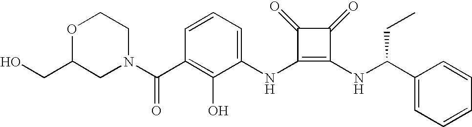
N(C1=C(NC(CC)C2=CC=CC=C2)C(=O)C1=O)C1=CC=CC(C(=O)N2CC(CO)OCC2)=C1O
